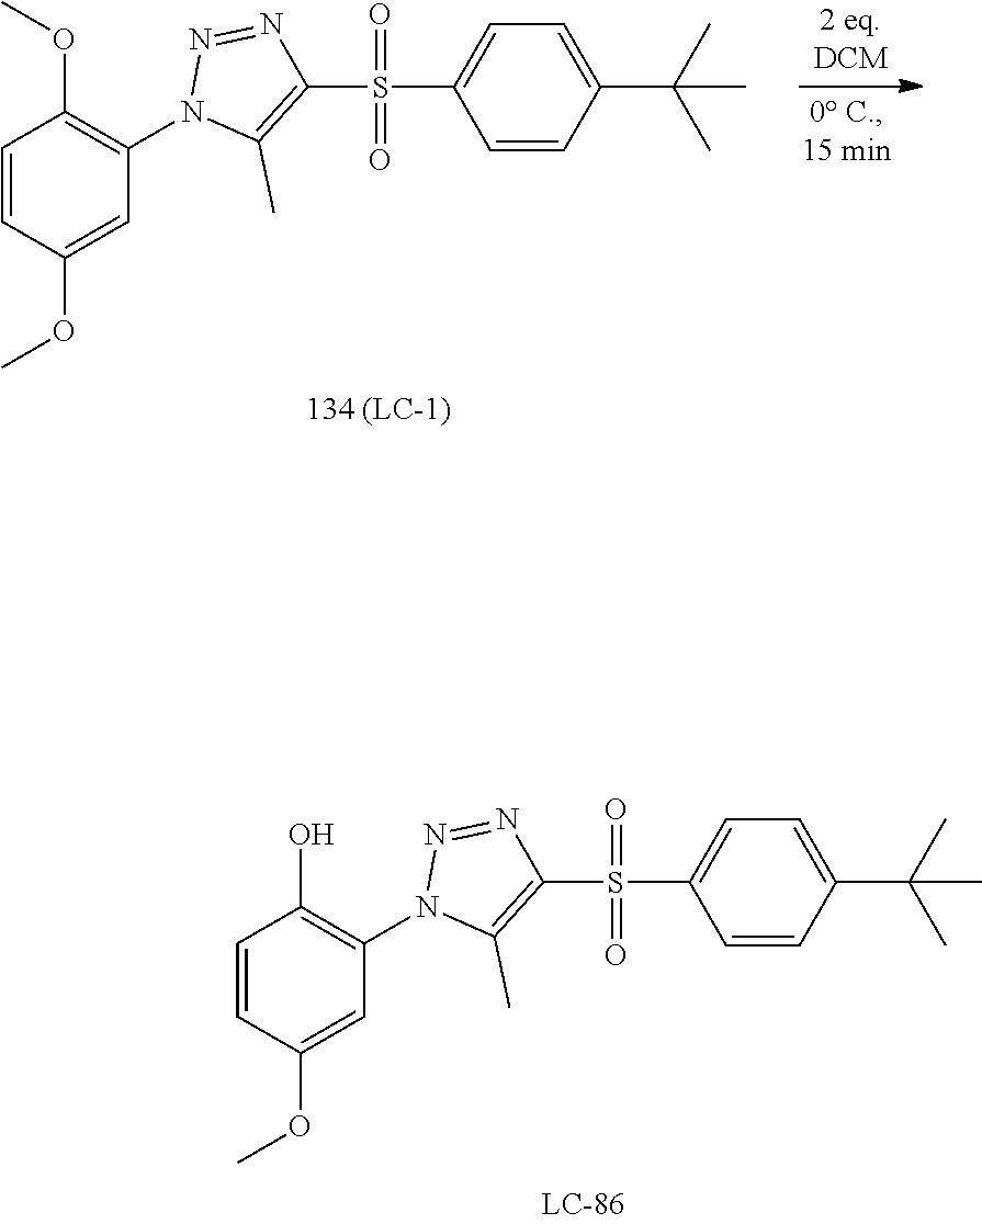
C1=CC(OC)=CC(N2C(C)=C(S(C3=CC=C(C(C)(C)C)C=C3)(=O)=O)N=N2)=C1O.C1=CC(OC)=CC(N2C(C)=C(S(C3=CC=C(C(C)(C)C)C=C3)(=O)=O)N=N2)=C1OC
